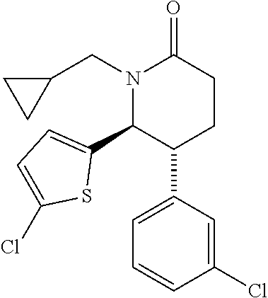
N1(CC2CC2)C(C2=CC=C(Cl)S2)C(C2=CC=CC(Cl)=C2)CCC1=O
